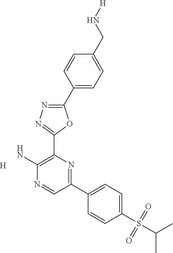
[H].NC1=C(C2=NN=C(C3=CC=C(CN[H])C=C3)O2)N=C(C2=CC=C(S(C(C)C)(=O)=O)C=C2)C=N1
